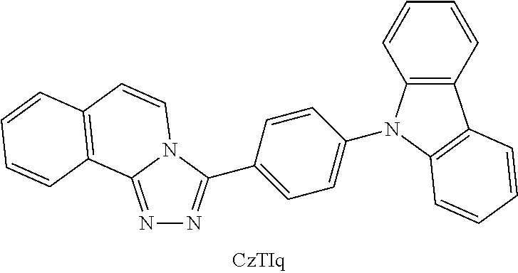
N1=C2N(C(C3=CC=C(N4C5=C(C=CC=C5)C5=C4C=CC=C5)C=C3)=N1)C=CC1=C2C=CC=C1
